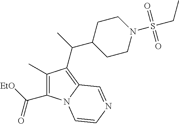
C1(C)=C(C(=O)[EtO])N2C(=C1C(C1CCN(S(CC)(=O)=O)CC1)C)C=NC=C2
